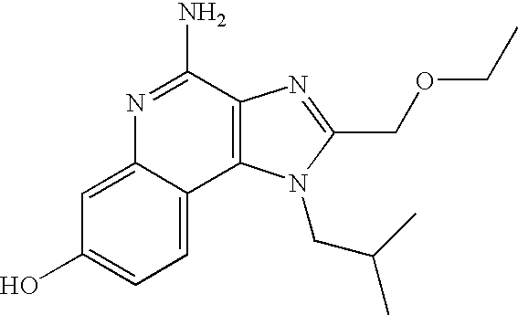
C1=C2C(=CC=C1O)C1=C(C(N)=N2)N=C(COCC)N1CC(C)C
